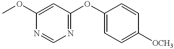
COC1=CC(OC2=CC=C([OCH3])C=C2)=NC=N1
